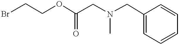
BrCCOC(CN(CC1=CC=CC=C1)C)=O
